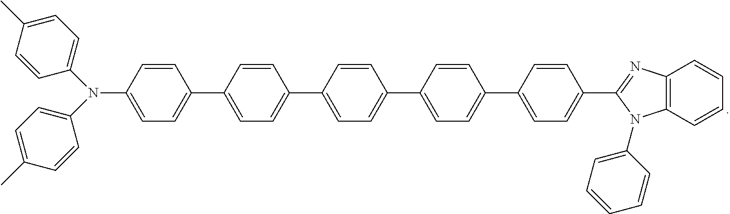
C1(C2=CC=C(C3=CC=C(C4=NC5=C(N4C4=CC=CC=C4)C=CC=C5)C=C3)C=C2)=CC=C(C2=CC=C(C3=CC=C(N(C4=CC=C(C)C=C4)C4=CC=C(C)C=C4)C=C3)C=C2)C=C1
